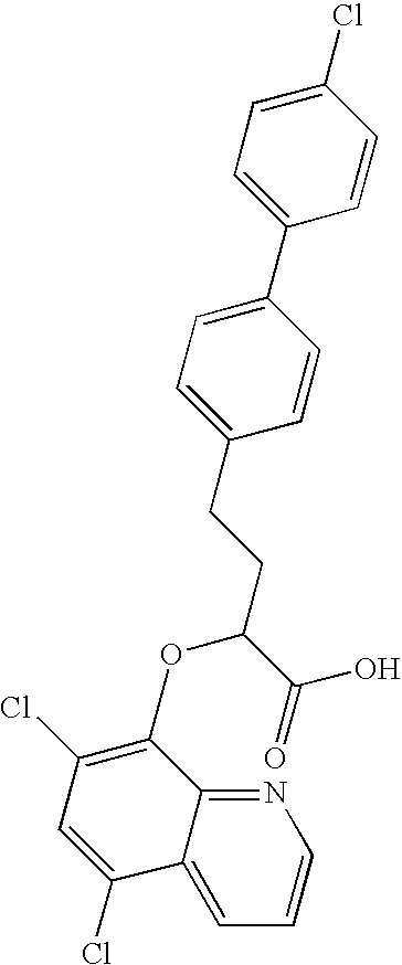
C1(Cl)=CC=C(C2=CC=C(CCC(C(O)=O)OC3=C(Cl)C=C(Cl)C4=CC=CN=C34)C=C2)C=C1
